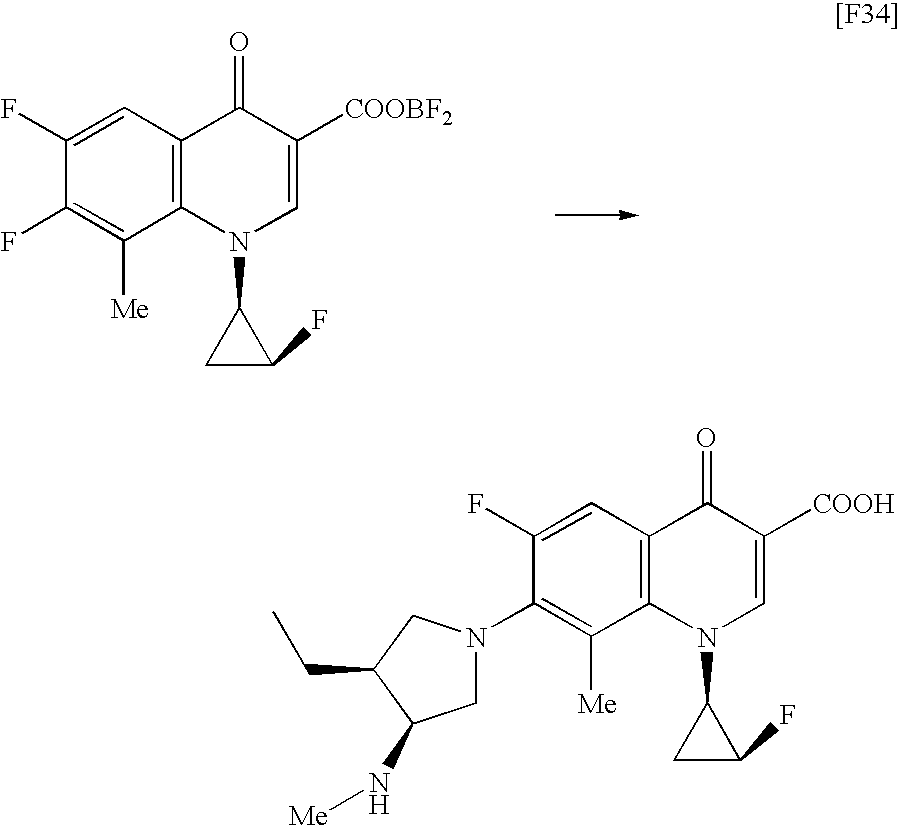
C1(F)=CC2=C(C([Me])=C1F)N(C1CC1F)C=C([COOBF2])C2=O.C1(F)=CC2=C(C([Me])=C1N1CC(N[Me])C(CC)C1)N(C1CC1F)C=C([COOH])C2=O
